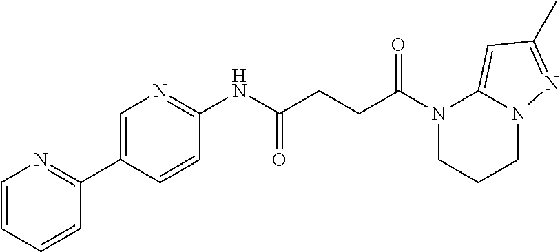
C1(NC(CCC(N2CCCN3C2=CC(C)=N3)=O)=O)=NC=C(C2=NC=CC=C2)C=C1
